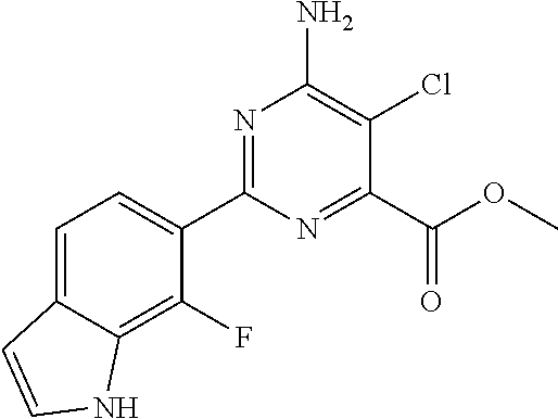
N1=C(C2=CC=C3C(=C2F)NC=C3)N=C(C(OC)=O)C(Cl)=C1N
